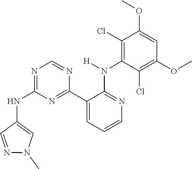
C1(NC2=NC=NC(C3=CC=CN=C3N(C3=C(Cl)C(OC)=CC(OC)=C3Cl)[H])=N2)=CN(C)N=C1
